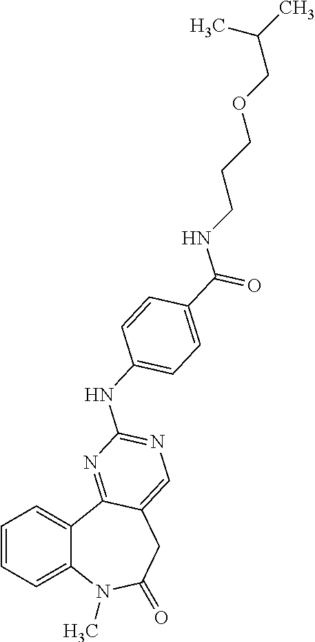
C1=CC=C2C(=C1)C1=NC(NC3=CC=C(C(=O)NCCCOCC(C)C)C=C3)=NC=C1CC(=O)N2C
